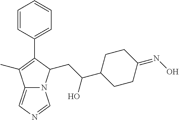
C1=CC(C2=C(C)C3=CN=CN3C2CC(C2CCC(=NO)CC2)O)=CC=C1
